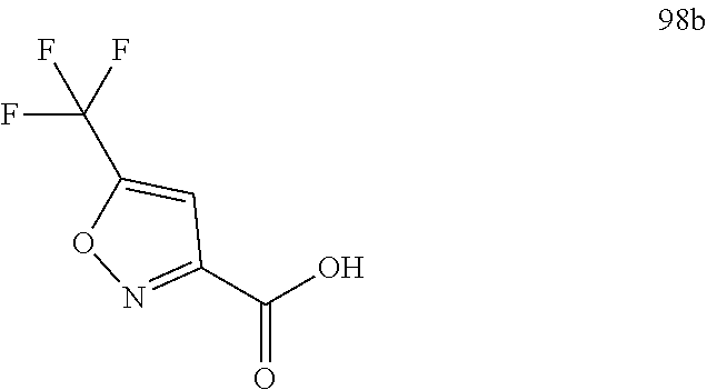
C1(C(O)=O)=NOC(C(F)(F)F)=C1
